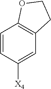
C1=CC([X4])=CC2=C1OCC2
